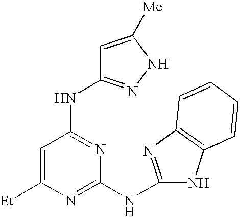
C1=C([Et])N=C(NC2=NC3=C(N2)C=CC=C3)N=C1NC1=NNC([Me])=C1
